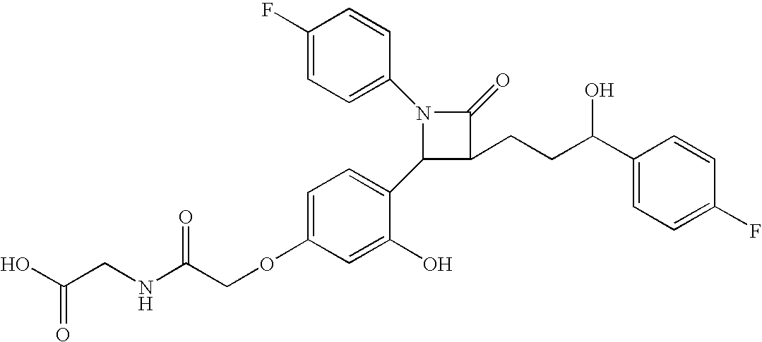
N1(C2=CC=C(F)C=C2)C(C2=CC=C(OCC(NCC(O)=O)=O)C=C2O)C(CCC(C2=CC=C(F)C=C2)O)C1=O
